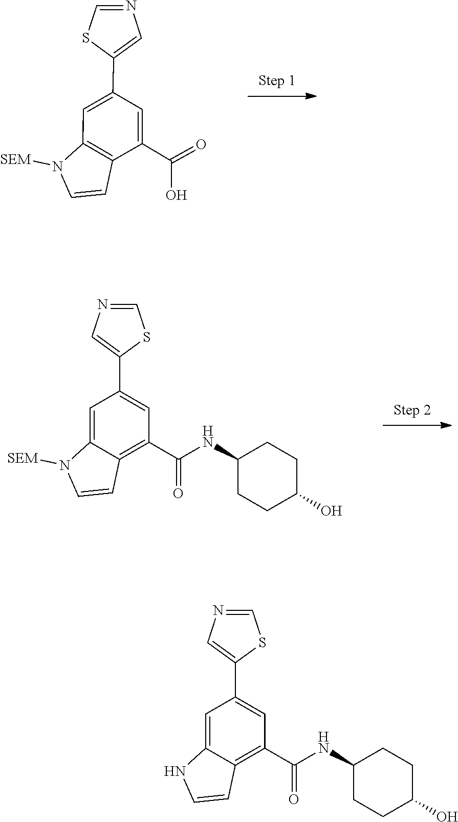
N1([SEM])C2=C(C(C(=O)O)=CC(C3=CN=CS3)=C2)C=C1.C1=NC=C(C2=CC(C(NC3CCC(O)CC3)=O)=C3C(=C2)N([SEM])C=C3)S1.C1=NC=C(C2=CC(C(NC3CCC(O)CC3)=O)=C3C(=C2)NC=C3)S1
